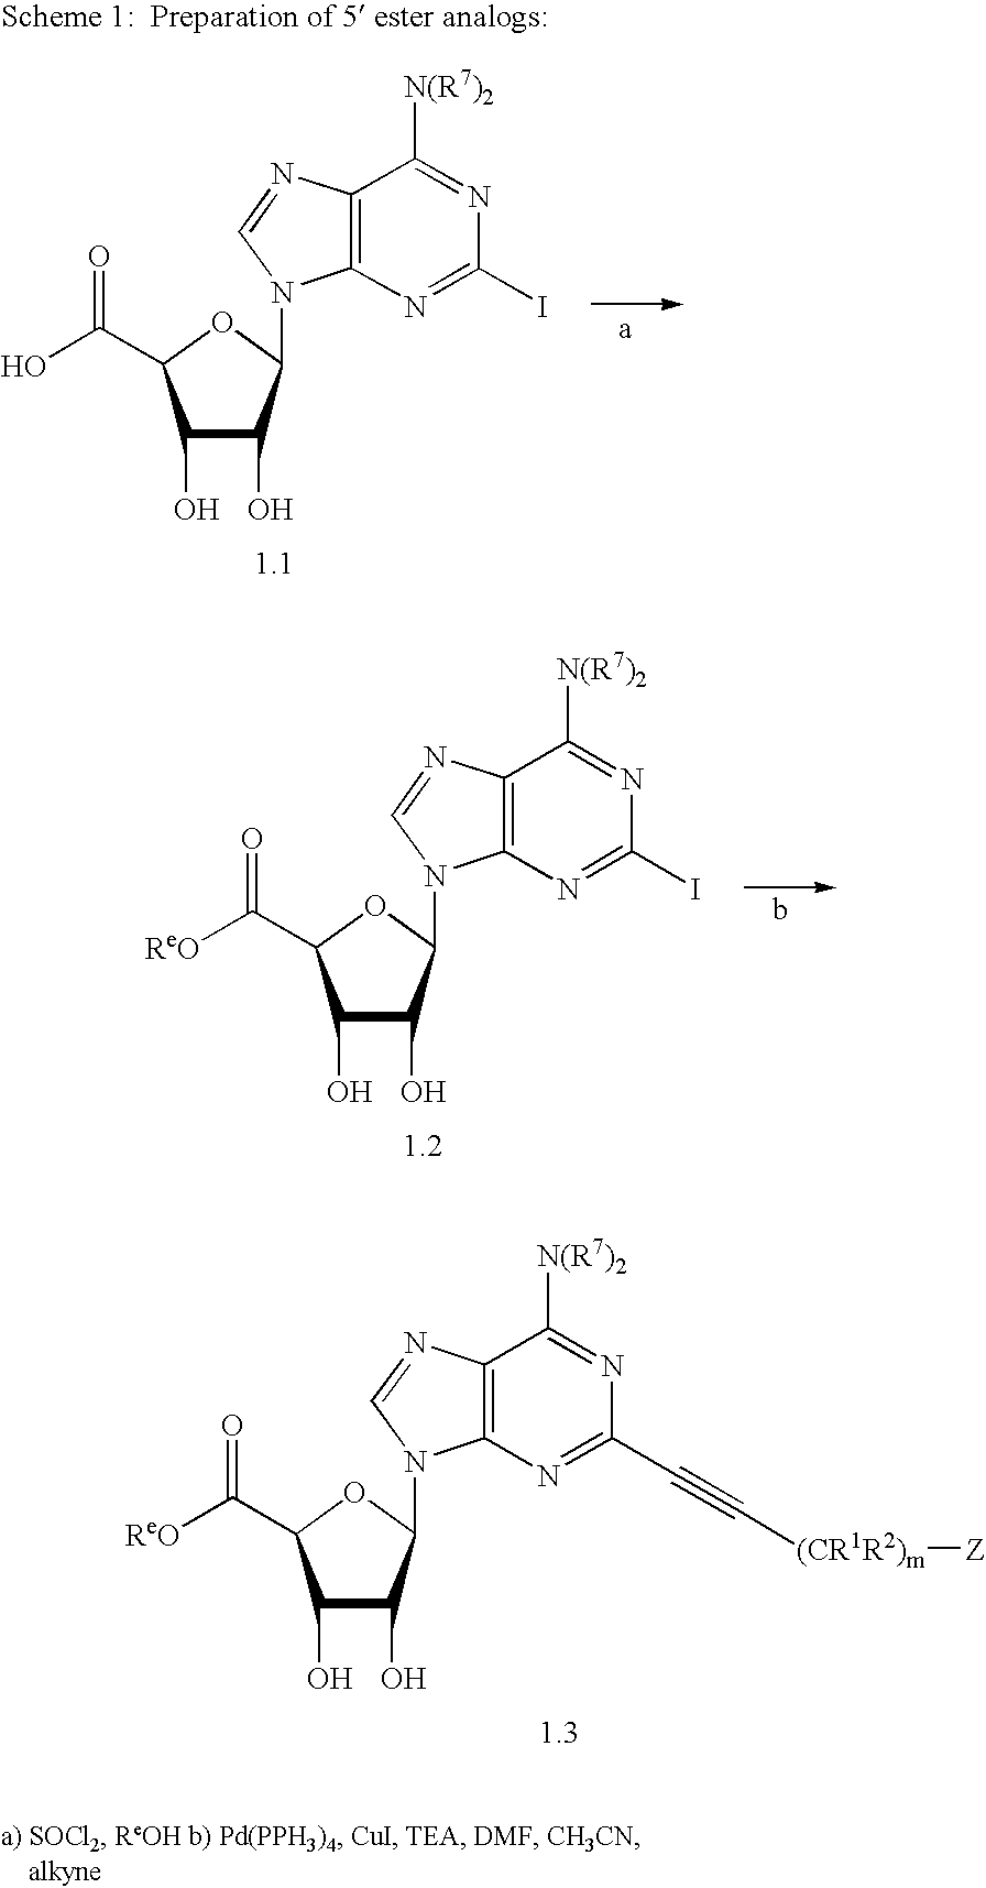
C1(O)C(O)C(N2C3=C(N=C2)C([N(R7)2])=NC(C#C[(CR1R2)m][Z])=N3)OC1C([ReO])=O.C1(O)C(O)C(N2C3=C(N=C2)C([N(R7)2])=NC(I)=N3)OC1C([ReO])=O.C1(O)C(O)C(N2C3=C(N=C2)C([N(R7)2])=NC(I)=N3)OC1C(O)=O
